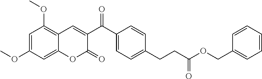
C1=CC(CCC(=O)OCC2=CC=CC=C2)=CC=C1C(C1=CC2=C(OC)C=C(OC)C=C2OC1=O)=O
